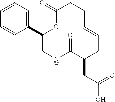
C1(C2=CC=CC=C2)CNC(=O)C(CC(O)=O)CC=CCCC(=O)O1
